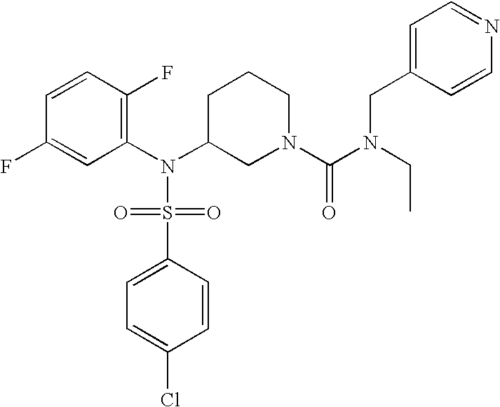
C1=CC(F)=C(N(C2CN(C(=O)N(CC3=CC=NC=C3)CC)CCC2)S(=O)(=O)C2=CC=C(Cl)C=C2)C=C1F
